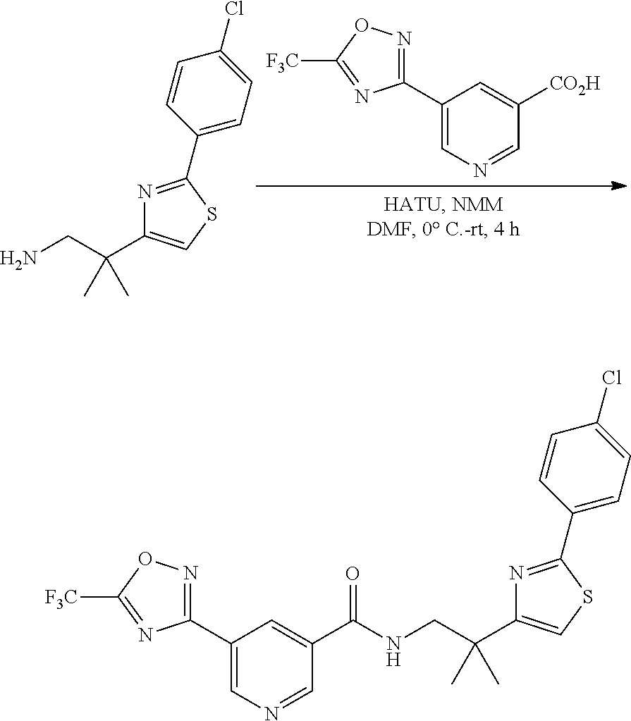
NCC(C)(C)C1=CSC(C2=CC=C(Cl)C=C2)=N1.C1(C2=NOC([F3C])=N2)=CN=CC([CO2H])=C1.N(CC(C)(C)C1=CSC(C2=CC=C(Cl)C=C2)=N1)C(C1=CC(C2=NOC([F3C])=N2)=CN=C1)=O
